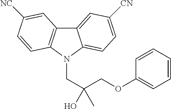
C12=CC([CN])=CC=C1N(CC(COC1=CC=CC=C1)(O)C)C1=C2C=C([NC])C=C1
